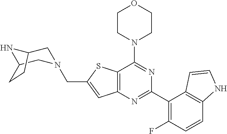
C12=C(N=C(C3=C(F)C=CC4=C3C=CN4)N=C1N1CCOCC1)C=C(CN1CC3NC(C1)CC3)S2
